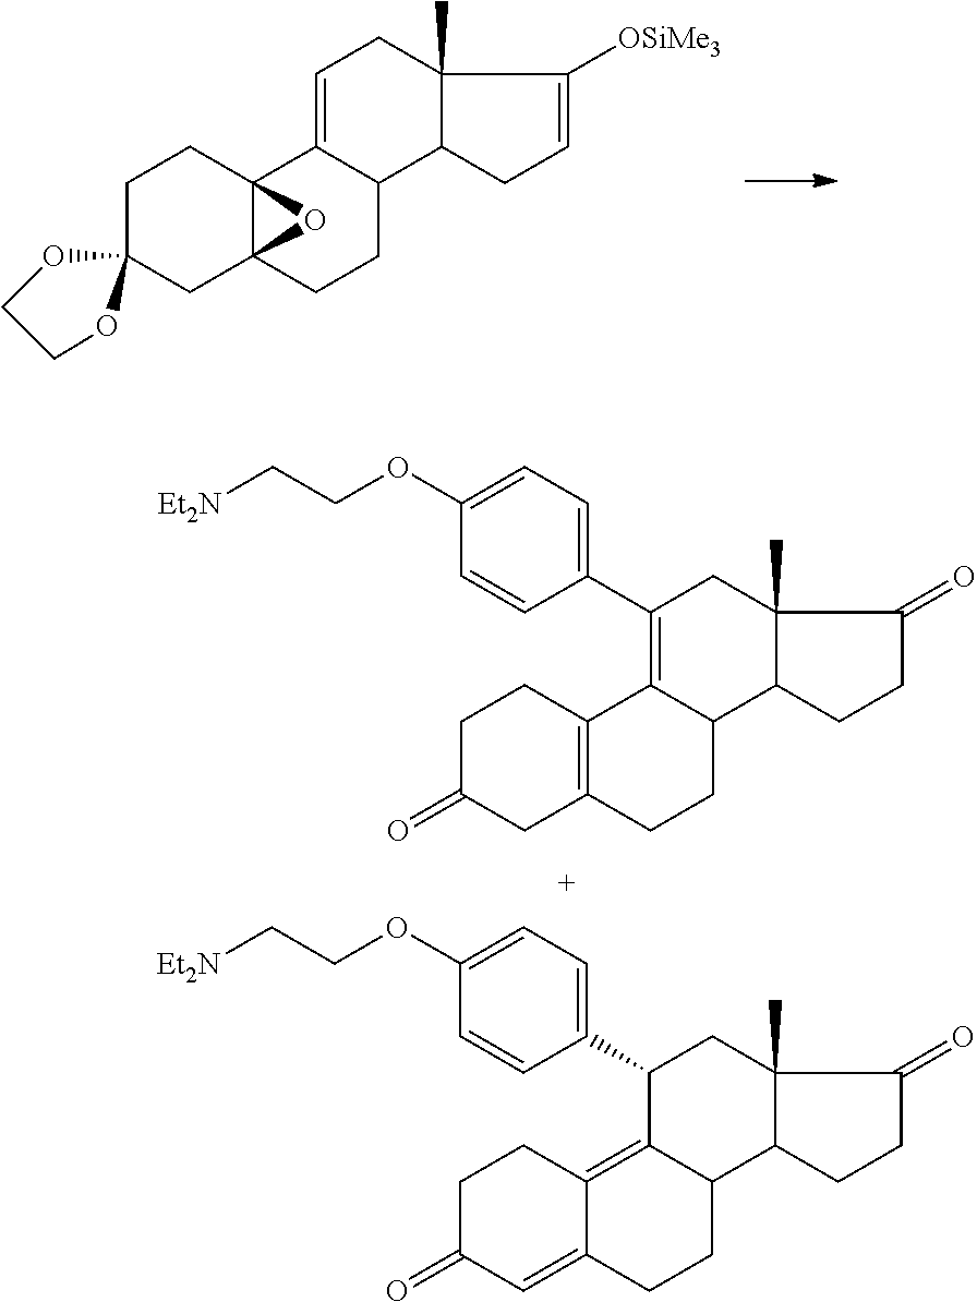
C1CC23C(CC14OCCO4)(CCC1C2=CCC2(C)C1CC=C2[OSiMe3])O3.C1C(=O)CC2=C(C1)C1=C(C3=CC=C(OCC[Et2N])C=C3)CC3(C)C(C1CC2)CCC3=O.C1C(=O)C=C2C(=C3C(CC2)C2C(C)(CC3C3=CC=C(OCC[Et2N])C=C3)C(=O)CC2)C1
